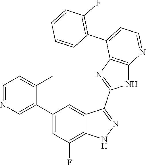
C1=NC=C(C2=CC(F)=C3C(=C2)C(C2=NC4=C(N2)N=CC=C4C2=C(F)C=CC=C2)=NN3)C(C)=C1
